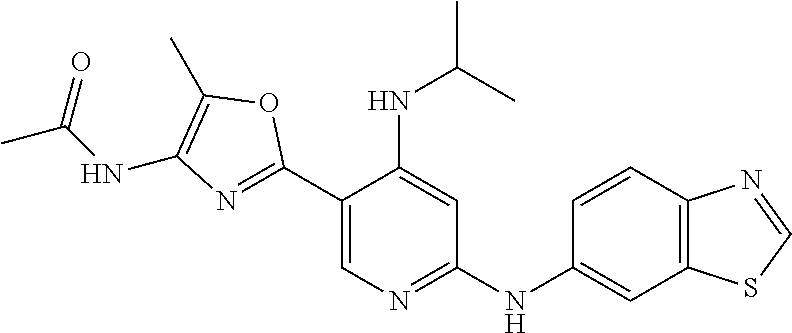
N(C1=C(C)OC(C2=CN=C(NC3=CC4=C(C=C3)N=CS4)C=C2NC(C)C)=N1)C(C)=O
